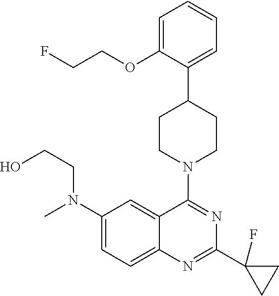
C1(N(C)CCO)=CC=C2C(=C1)C(N1CCC(C3=CC=CC=C3OCCF)CC1)=NC(C1(F)CC1)=N2
